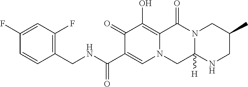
C1(CNC(C2=CN3C(=C(O)C2=O)C(=O)N2C([H])(C3)NCC(C)C2)=O)=C(F)C=C(F)C=C1
